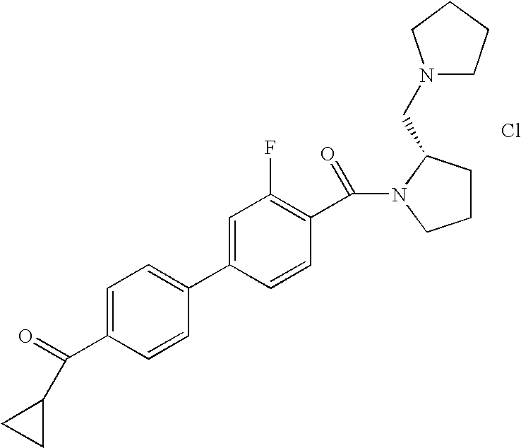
C1=C(C(=O)C2CC2)C=CC(C2=CC(F)=C(C(=O)N3C(CN4CCCC4)CCC3)C=C2)=C1.Cl
